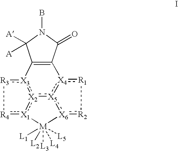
C12=C(C(=O)N(B)C1([A])[A])[X4]1:[R1][R2]:[X6]3:[X5]:1:[X2]1:[X1](:[R4][R3]:[X3]:12)[M]3([L5])([L1])([L2])([L4])[L3]
